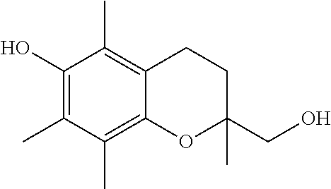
C1(O)=C(C)C(C)=C2C(=C1C)CCC(C)(CO)O2
